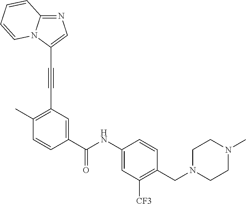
C1(C)=C(C#CC2=CN=C3N2C=CC=C3)C=C(C(NC2=CC([CF3])=C(CN3CCN(C)CC3)C=C2)=O)C=C1
